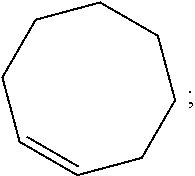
C1=CCCCCCC1
